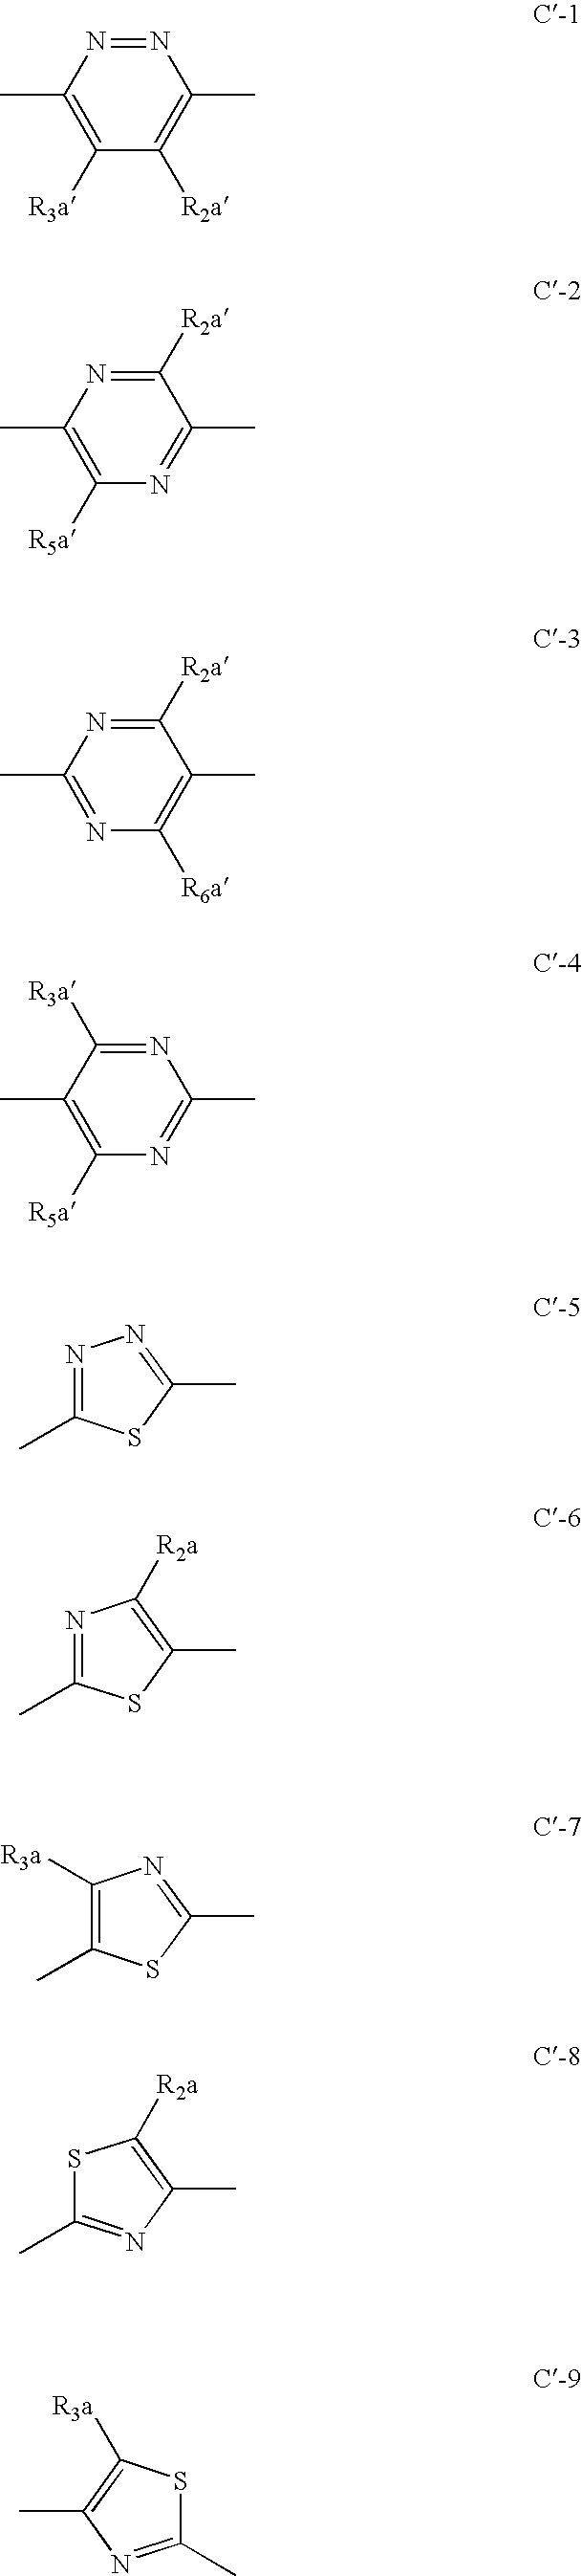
N1=C([R3a])C(C)=C([R5a])N=C1C.C1(C)=NC(C)=C([R3a])S1.N1=NC(C)=C([R3a])C([R2a])=C1C.C1([R2a])=NC(C)=C([R5a])N=C1C.C1([R2a])=NC(C)=NC([R6a])=C1C.N1=C(C)SC(C)=N1.C1([R3a])=C(C)SC(C)=N1.N1=C(C)SC(C)=C1[R2a].S1C(C)=NC(C)=C1[R2a]
